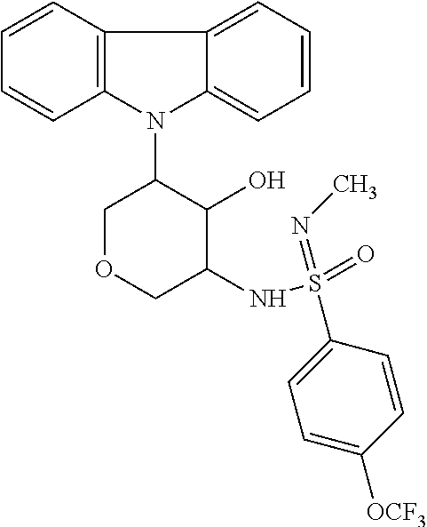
N1(C2COCC(NS(=O)(=NC)C3=CC=C([OCF3])C=C3)C2O)C2=C(C3=CC=CC=C13)C=CC=C2
